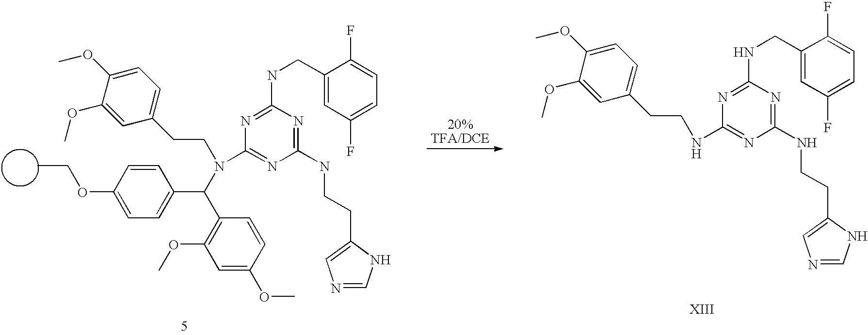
N(C1=NC(NCCC2=CN=CN2)=NC(NCC2=CC(F)=CC=C2F)=N1)CCC1=CC=C(OC)C(OC)=C1.CCOC1=CC=C(C(C2=C(OC)C=C(OC)C=C2)N(C2=NC(NCCC3=CN=CN3)=NC(NCC3=CC(F)=CC=C3F)=N2)CCC2=CC=C(OC)C(OC)=C2)C=C1
